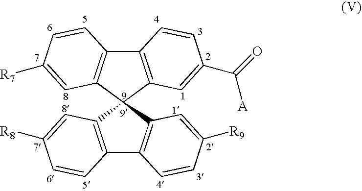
C12=C(C=C([R9])C=C1)C1(C3=C2C=CC([R8])=C3)C2=C(C3=C1C=C(C([A])=O)C=C3)C=CC([R7])=C2
